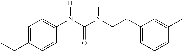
C1=C(CC)C=CC(N(C(N(CCC2=CC=CC(C)=C2)[H])=O)[H])=C1
